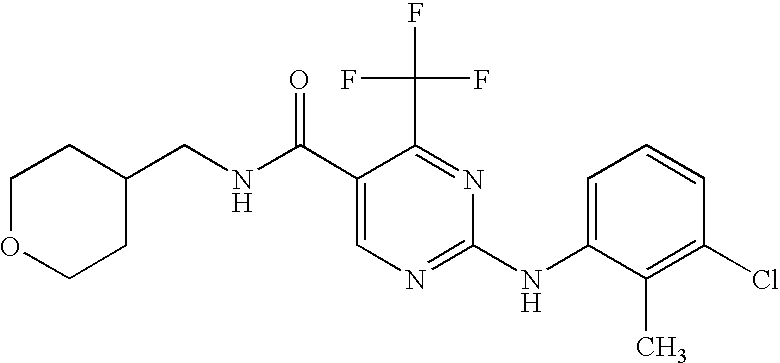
C1(CNC(C2=CN=C(NC3=CC=CC(Cl)=C3C)N=C2C(F)(F)F)=O)CCOCC1
